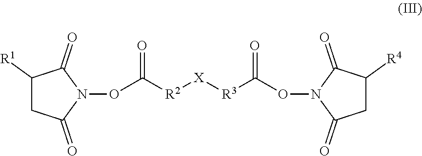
O(C([R2][X][R3]C(ON1C(=O)CC([R4])C1=O)=O)=O)N1C(=O)C([R1])CC1=O
